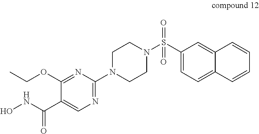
C1=CC2=CC(S(N3CCN(C4=NC=C(C(NO)=O)C(OCC)=N4)CC3)(=O)=O)=CC=C2C=C1
